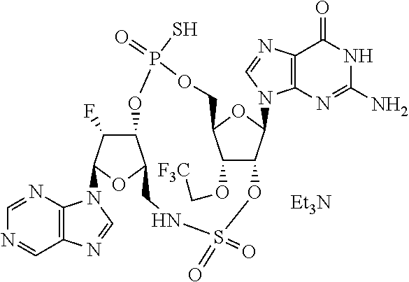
C1=NC2=C(C=N1)N=CN2C1C(F)C2C(O1)CNS(=O)(=O)OC1C(OC[F3C])C(OC1N1C3=C(C(=O)NC(N)=N3)N=C1)COP(=O)(S)O2.[Et3N]
